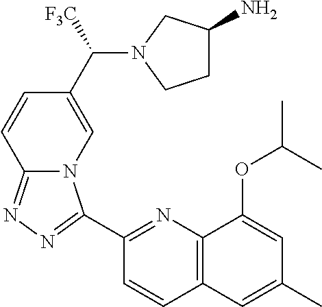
C1(C2=NN=C3N2C=C(C(N2CCC(N)C2)[F3C])C=C3)=NC2=C(C=C1)C=C(C)C=C2OC(C)C
